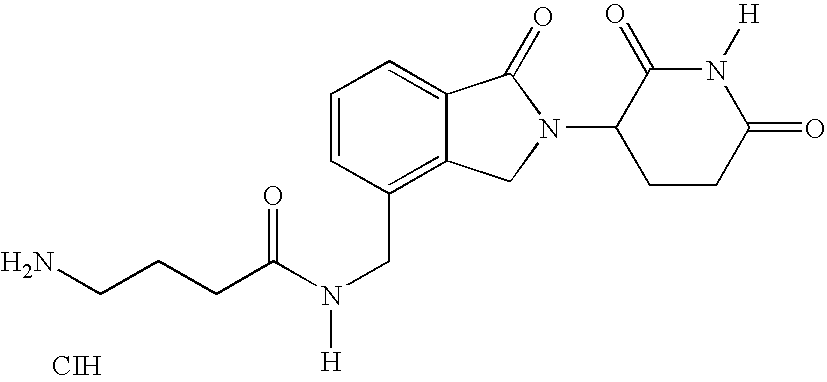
C(C(N(CC1=C2C(=CC=C1)C(=O)N(C1CCC(=O)N([H])C1=O)C2)[H])=O)CCN.[CIH]
